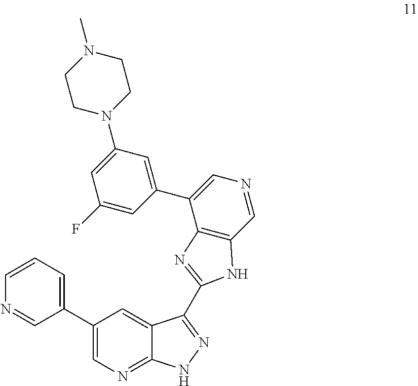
N1=CC(C2=CN=C3C(=C2)C(C2=NC4=C(C=NC=C4C4=CC(N5CCN(C)CC5)=CC(F)=C4)N2)=NN3)=CC=C1
